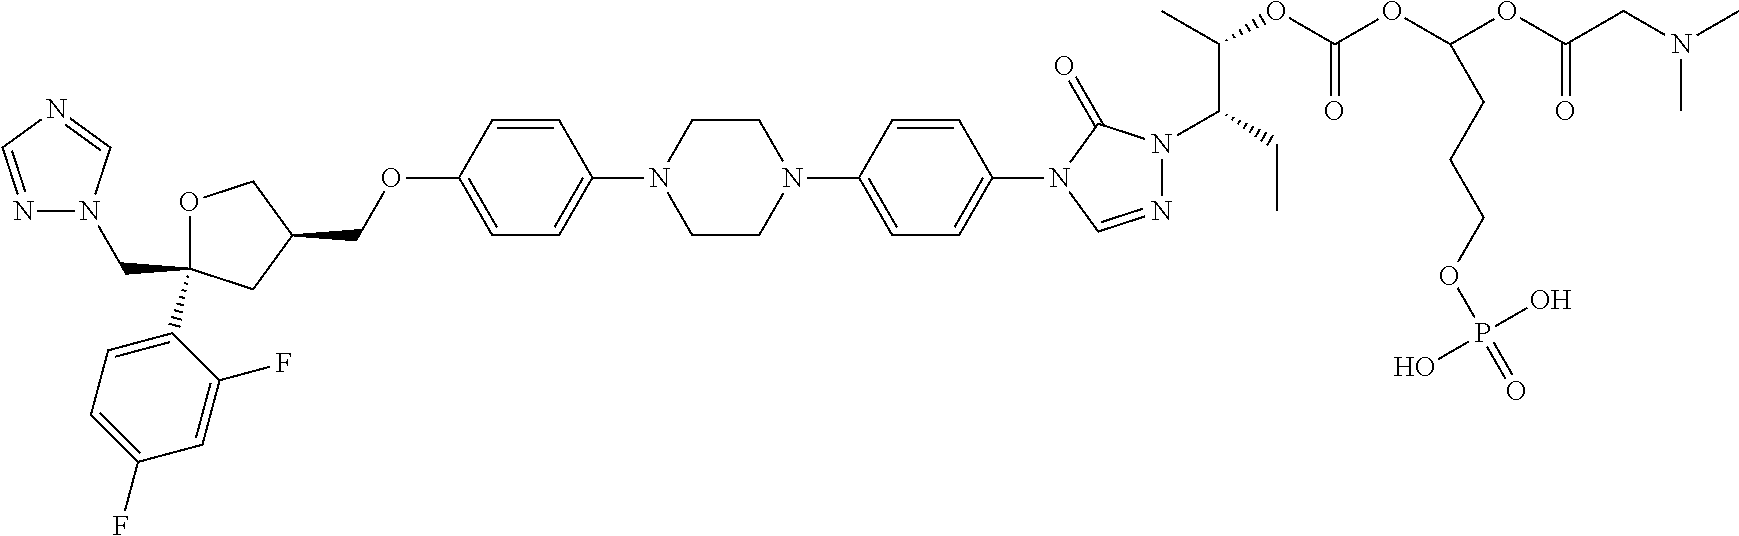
C1OC(C2=CC=C(F)C=C2F)(CN2N=CN=C2)CC1COC1=CC=C(N2CCN(C3=CC=C(N4C=NN(C(CC)C(C)OC(OC(OC(CN(C)C)=O)CCCOP(=O)(O)O)=O)C4=O)C=C3)CC2)C=C1
